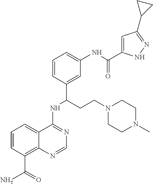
C1=CC(C(N)=O)=C2C(=C1)C(NC(C1=CC(NC(=O)C3=CC(C4CC4)=NN3)=CC=C1)CCN1CCN(C)CC1)=NC=N2
